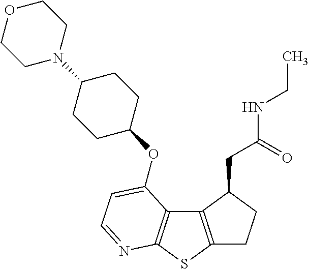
C1C2=C(C(CC(NCC)=O)C1)C1=C(S2)N=CC=C1OC1CCC(N2CCOCC2)CC1
